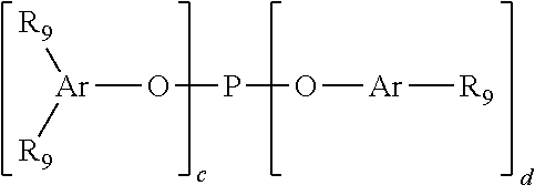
[Ar](OPO[Ar][R9])([R9])[R9]
